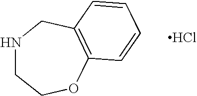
N1CCOC2=C(C1)C=CC=C2.Cl
